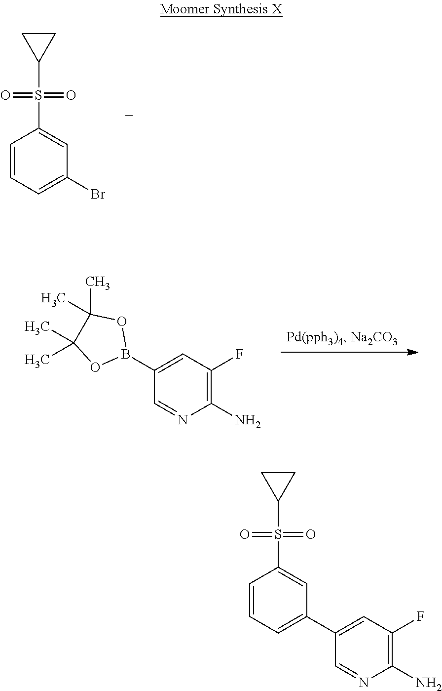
C1=CC=C(Br)C=C1S(C1CC1)(=O)=O.C1(B2OC(C)(C)C(C)(C)O2)=CC(F)=C(N)N=C1.C1=CC=C(C2=CC(F)=C(N)N=C2)C=C1S(C1CC1)(=O)=O
